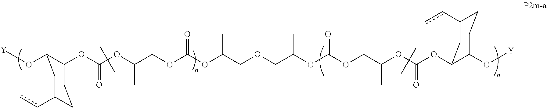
[Y]OC1C(OC(OC(COC(OC(COCC(OC(OCC(OC(OC2C(O[Y])CCC(cc)C2)=O)C)=O)C)C)=O)C)=O)CCC(cc)C1
